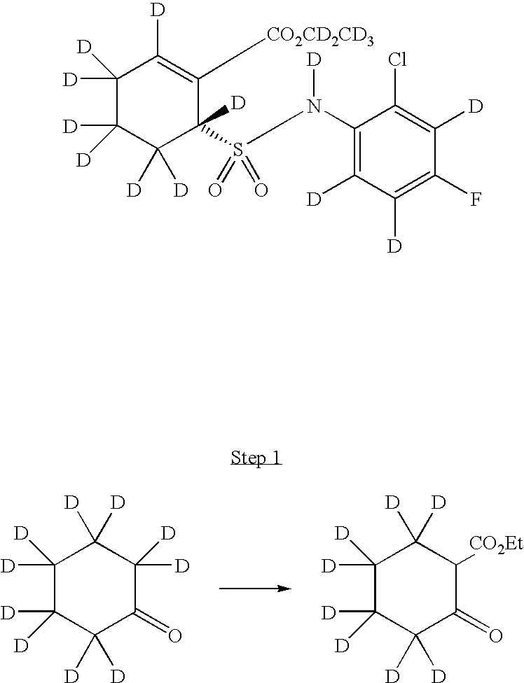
C1([D])([D])C([D])([D])C([D])([D])C(=O)C([D])([D])C1([D])[D].C1([D])([D])C([D])([D])C([D])([D])C(=O)C([CO2Et])C1([D])[D].C1([D])([D])C([D])([D])C([D])([D])C(S(N(C2=C([D])C([D])=C(F)C([D])=C2Cl)[D])(=O)=O)([D])C([CO2CD2CD3])=C1[D]
